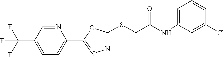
C1(C2=NN=C(SCC(NC3=CC=CC(Cl)=C3)=O)O2)=CC=C(C(F)(F)F)C=N1
